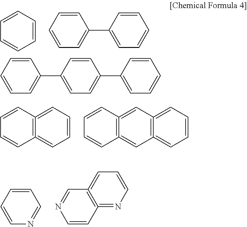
C1=CC=CC=C1.C1=CC=C(C2=CC=CC=C2)C=C1.C1=CC2=C(=CC=CC=2)C=C1.C1=CC2=C(=CC3=C(=CC=CC=3)C=2)C=C1.C1=CC=CC=N1.C1=CC2=C(=CC=CN=2)C=N1.C1=CC=C(C2=CC=C(C3=CC=CC=C3)C=C2)C=C1
